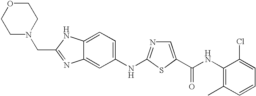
N1=C(NC2=CC=C3C(=C2)N=C(CN2CCOCC2)N3)SC(C(NC2=C(C)C=CC=C2Cl)=O)=C1
